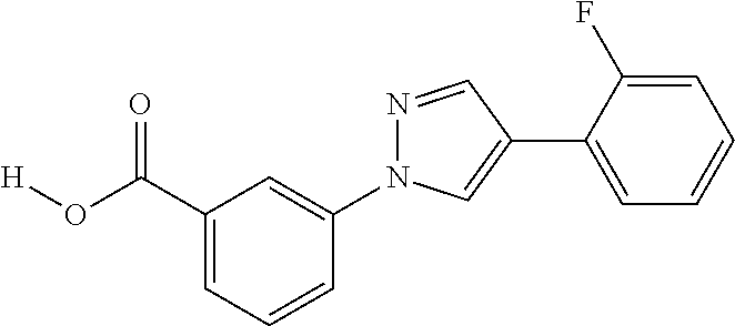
C1(C(O[H])=O)=CC=CC(N2N=CC(C3=CC=CC=C3F)=C2)=C1
